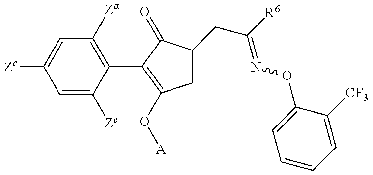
C1=C([Ze])C(C2=C(O[A])CC(CC([R6])=NOC3=CC=CC=C3[CF3])C2=O)=C([Za])C=C1[Zc]
